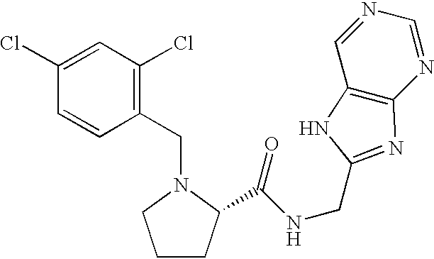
C1(CN2CCCC2C(NCC2=NC3=C(C=NC=N3)N2)=O)=C(Cl)C=C(Cl)C=C1
